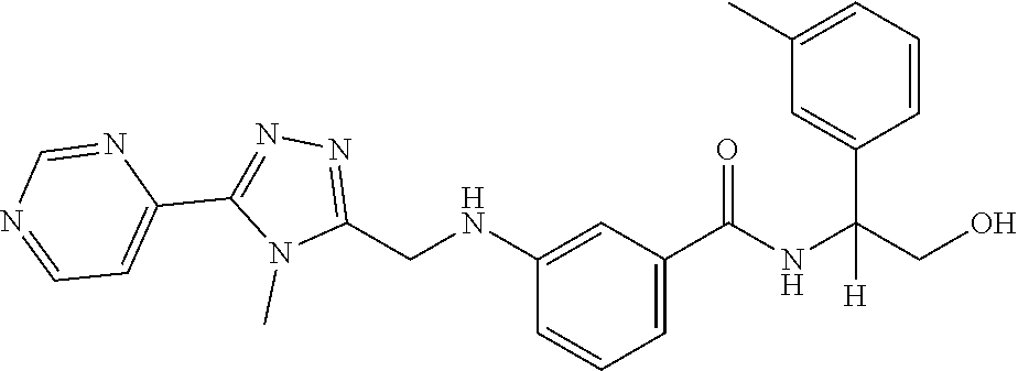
C1(NCC2=NN=C(C3=CC=NC=N3)N2C)=CC(C(NC(CO)(C2=CC(C)=CC=C2)[H])=O)=CC=C1
